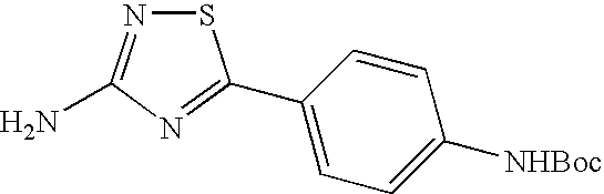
S1N=C(N)N=C1C1=CC=C([NHBoc])C=C1
